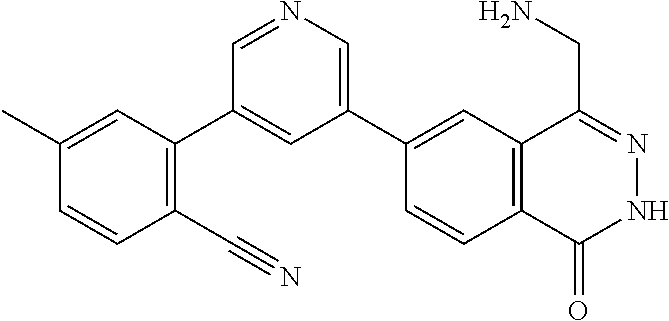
C1(C2=CN=CC(C3=C(C#N)C=CC(C)=C3)=C2)=CC2=C(C=C1)C(=O)NN=C2CN
